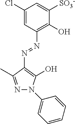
C1(Cl)=CC(N=NC2=C(O)N(C3=CC=CC=C3)N=C2C)=C(O)C([SO3-])=C1
